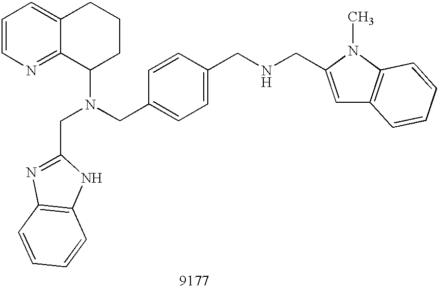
C1=CN=C2C(=C1)CCCC2N(CC1=CC=C(CNCC2=CC3=C(N2C)C=CC=C3)C=C1)CC1=NC2=C(N1)C=CC=C2
